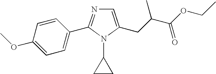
N1=C(C2=CC=C(OC)C=C2)N(C2CC2)C(CC(C(=O)OCC)C)=C1
